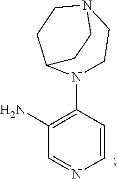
C1=NC=CC(N2CCN3CCC2CC3)=C1N
